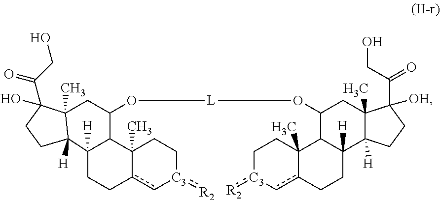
C12([H])CCc3c-[C3](:[R2])CCC3(C)C1C(O[L]OC1C3C([H])(CCc4c-[C3](:[R2])CCC43C)C3([H])C(C)(C1)C([OH])(C(CO)=O)CC3)CC1(C)C2([H])CCC1(O)C(CO)=O
